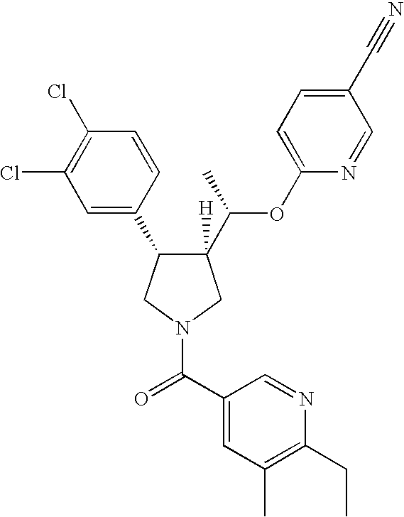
C1([H])(C(C)OC2=CC=C(C#N)C=N2)C(C2=CC(Cl)=C(Cl)C=C2)CN(C(C2=CC(C)=C(CC)N=C2)=O)C1
